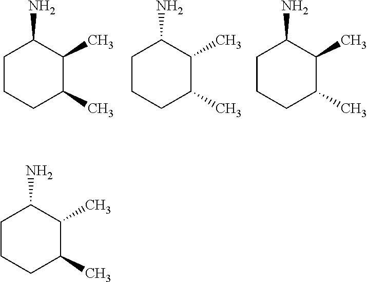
C1CCC(C)C(C)C1N.C1CCC(C)C(C)C1N.C1CCC(C)C(C)C1N.C1CCC(C)C(C)C1N
